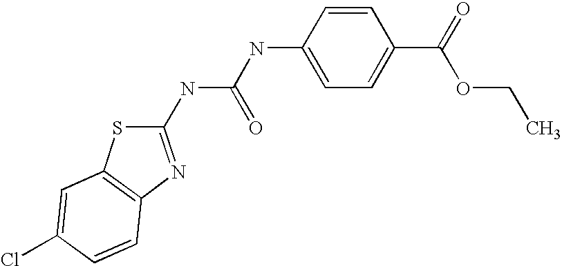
C1=CC(NC(=O)NC2=NC3=C(S2)C=C(Cl)C=C3)=CC=C1C(=O)OCC
